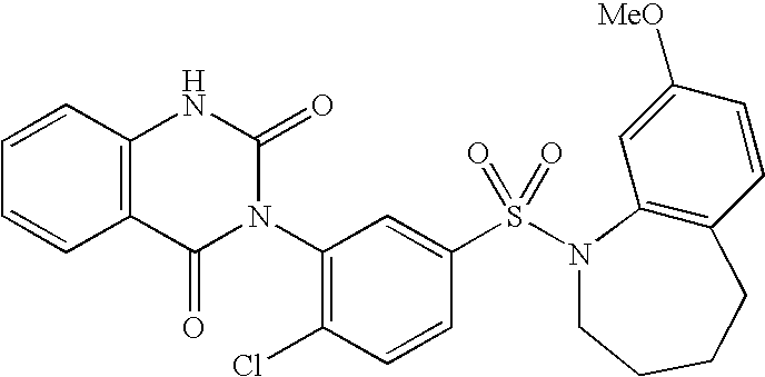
C1=CC2=C(C=C1)C(=O)N(C1=C(Cl)C=CC(S(=O)(=O)N3C4=C(C=CC([MeO])=C4)CCCC3)=C1)C(=O)N2
